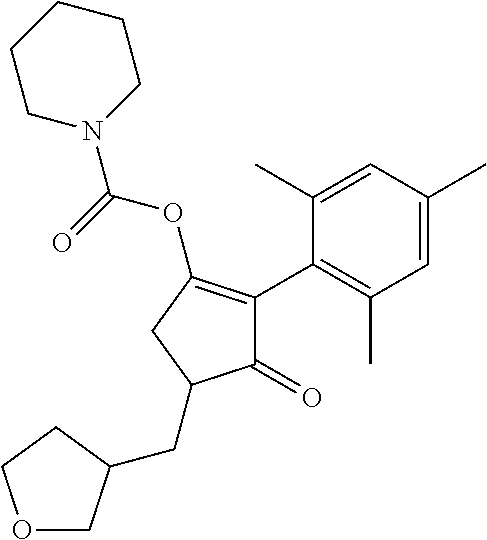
C1(=O)C(C2=C(C)C=C(C)C=C2C)=C(OC(=O)N2CCCCC2)CC1CC1COCC1
